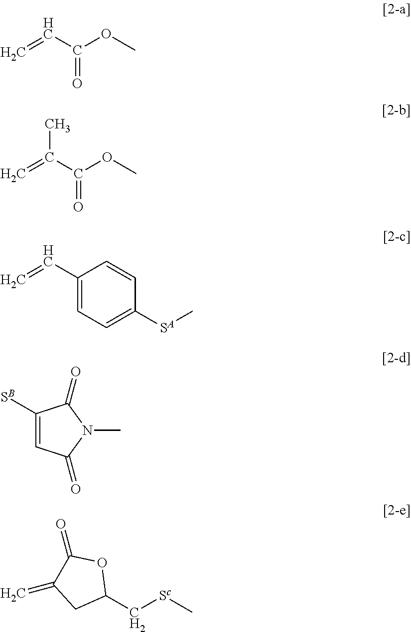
C=CC(OC)=O.C=C(C(OC)=O)C.C=CC1=CC=C([SA]C)C=C1.C1([SB])=CC(=O)N(C)C1=O.C1(C[Sc]C)OC(=O)C(=C)C1
